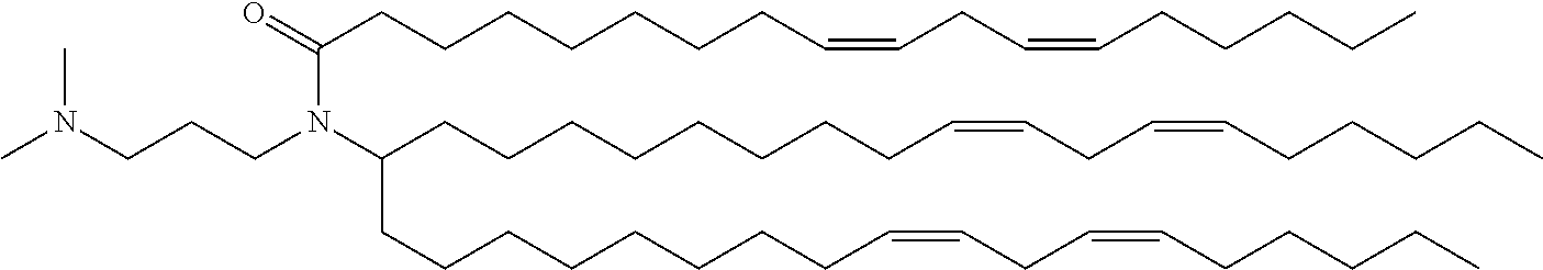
CN(C)CCCN(C(CCCCCCCC=CCC=CCCCCC)=O)C(CCCCCCCCC=CCC=CCCCCC)CCCCCCCCC=CCC=CCCCCC
